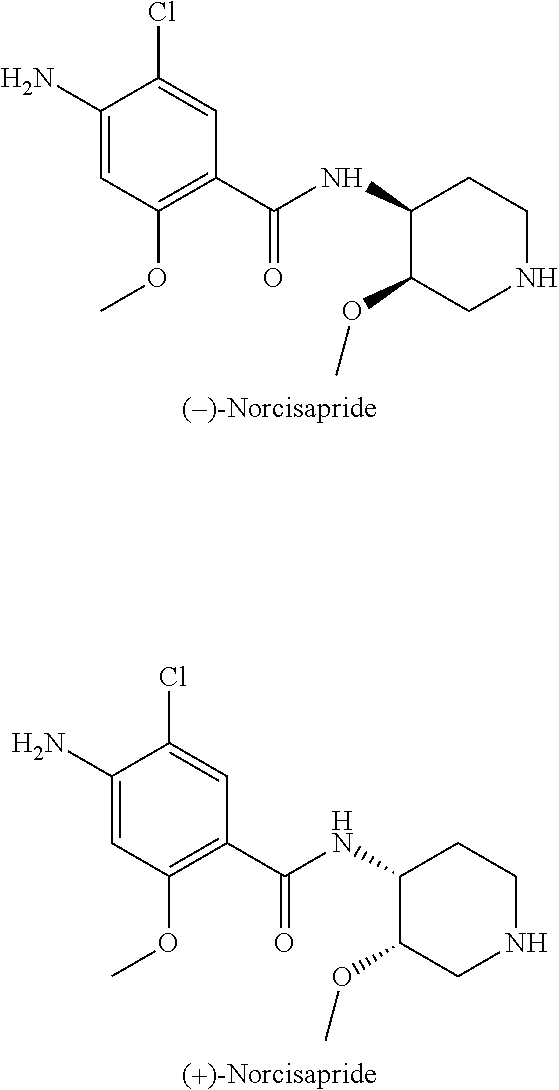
C1(N)=CC(OC)=C(C(NC2C(OC)CNCC2)=O)C=C1Cl.C1(N)=CC(OC)=C(C(NC2C(OC)CNCC2)=O)C=C1Cl
